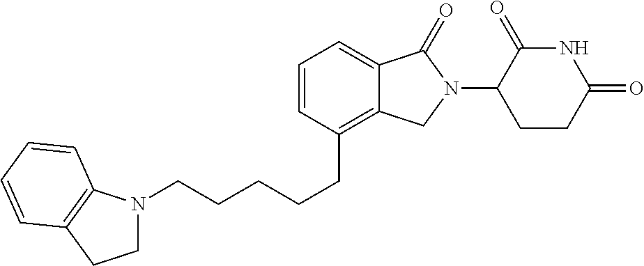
C(CCCC1=C2C(=CC=C1)C(=O)N(C1C(=O)NC(=O)CC1)C2)CN1CCC2=C1C=CC=C2
